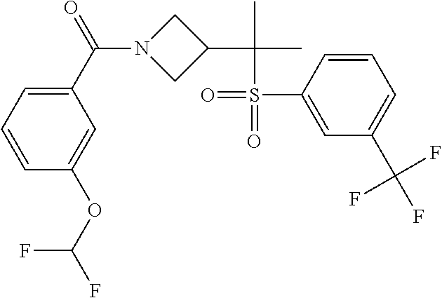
C1(C(=O)N2CC(C(C)(C)S(=O)(C3=CC(C(F)(F)F)=CC=C3)=O)C2)=CC=CC(OC(F)F)=C1
